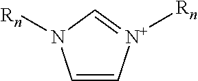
C1=C[N+]([Rn])=CN1[Rn]
